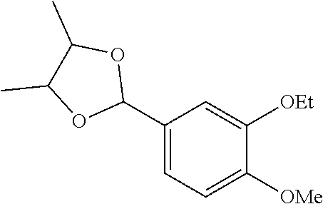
C1(C2OC(C)C(C)O2)=CC=C([OMe])C([OEt])=C1
